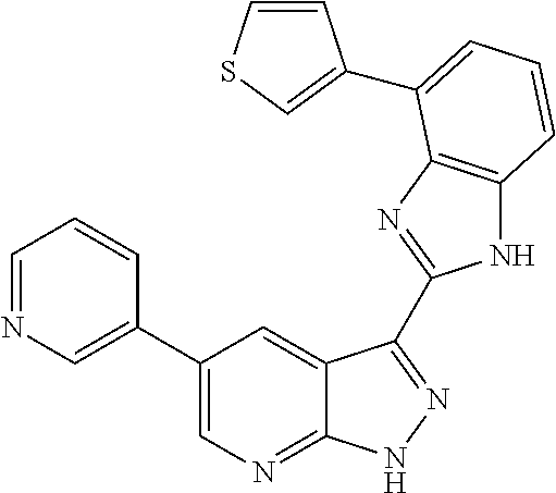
N1C2=C(N=C1C1=NNC3=NC=C(C4=CN=CC=C4)C=C31)C(C1=CSC=C1)=CC=C2
